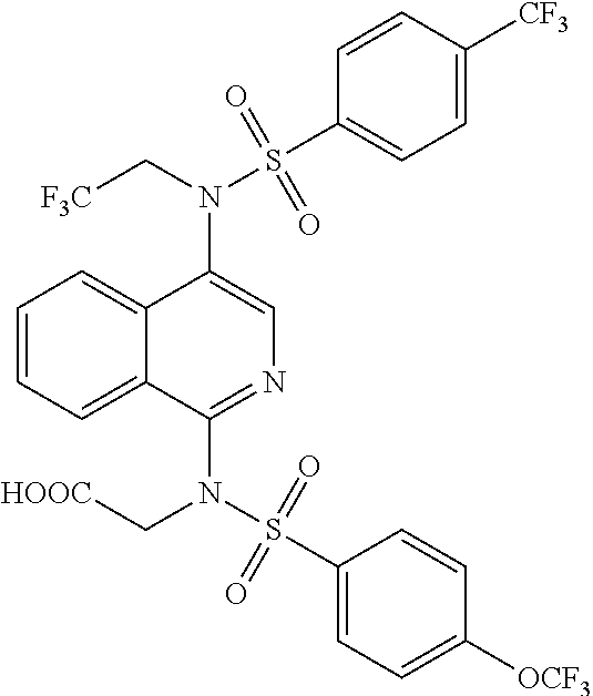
N(C1=CN=C(N(S(C2=CC=C([OCF3])C=C2)(=O)=O)C[HOOC])C2=CC=CC=C12)(C[F3C])S(C1=CC=C([CF3])C=C1)(=O)=O
